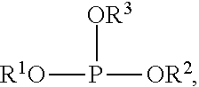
[R1O]P([OR3])[OR2]
